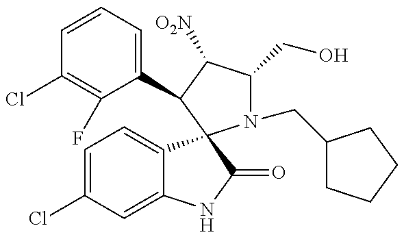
C1=CC=C(C2C([O2N])C(CO)N(CC3CCCC3)C23C2=CC=C(Cl)C=C2NC3=O)C(F)=C1Cl
